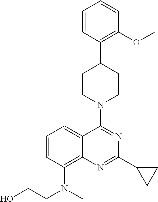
C1=CC(N(CCO)C)=C2C(=C1)C(N1CCC(C3=C(OC)C=CC=C3)CC1)=NC(C1CC1)=N2
